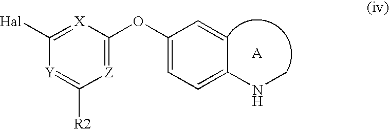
[Z]1=C(OC2=CC=C(NC)C=C2)[X]=C([Hal])[Y]=C1[R2]
